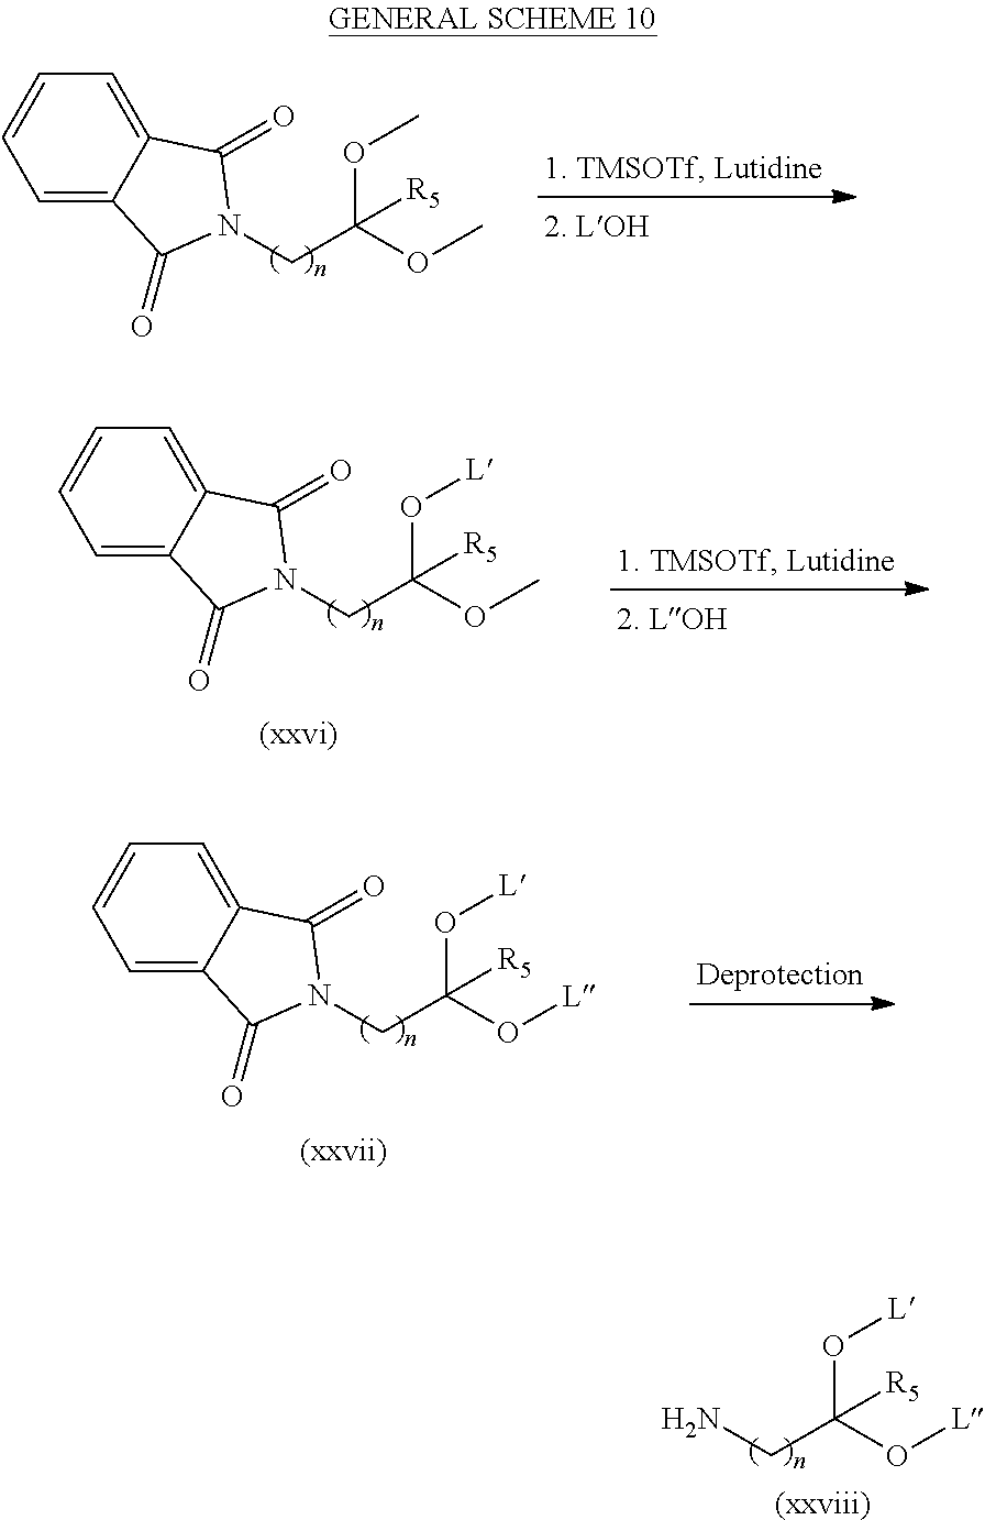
O(C(OC)(CN1C(=O)C2=CC=CC=C2C1=O)[R5])C.O(C(OC)(CN1C(=O)C2=CC=CC=C2C1=O)[R5])[L].O(C(O[L])(CN)[R5])[L].[(xxviii)].O(C(O[L])(CN1C(=O)C2=CC=CC=C2C1=O)[R5])[L]
